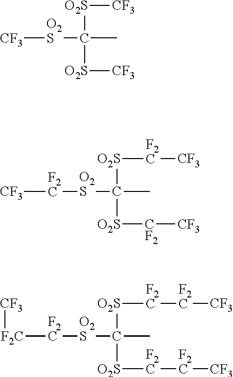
[CF3][O2S]C(C)([O2S][CF3])[O2S][CF3].[CF3][F2C][O2S]C(C)([O2S][F2C][CF3])[O2S][CF2][CF3].[CF3][F2C][F2C][O2S]C([O2S][F2C][F2C][CF3])([O2S][F2C][F2C][CF3])C
